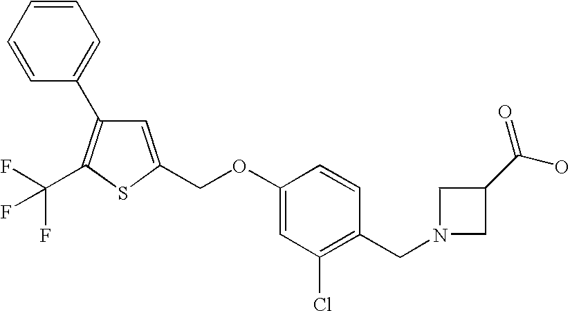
C1=CC=CC(C2=C(C(F)(F)F)SC(COC3=CC(Cl)=C(CN4CC(C(O)=O)C4)C=C3)=C2)=C1
